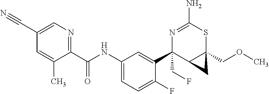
N1=C(N)SC2(COC)C(C1(C1=CC(NC(C3=NC=C(C#N)C=C3C)=O)=CC=C1F)CF)C2
